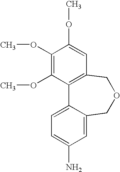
C1(OC)=C(OC)C2=C(C=C1OC)COCC1=CC(N)=CC=C21
